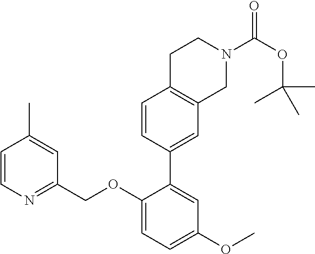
C1=CN=C(COC2=CC=C(OC)C=C2C2=CC3=C(C=C2)CCN(C(OC(C)(C)C)=O)C3)C=C1C
